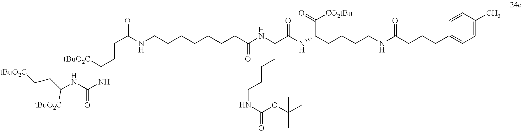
C(NC(NC([tBuO2C])CCC(=O)NCCCCCCCC(NC(C(NC(CCCCNC(CCCC1=CC=C(C)C=C1)=O)C(=O)[CO2tBu])=O)CCCCNC(=O)OC(C)(C)C)=O)=O)(CC[tBuO2C])[tBuO2C]
